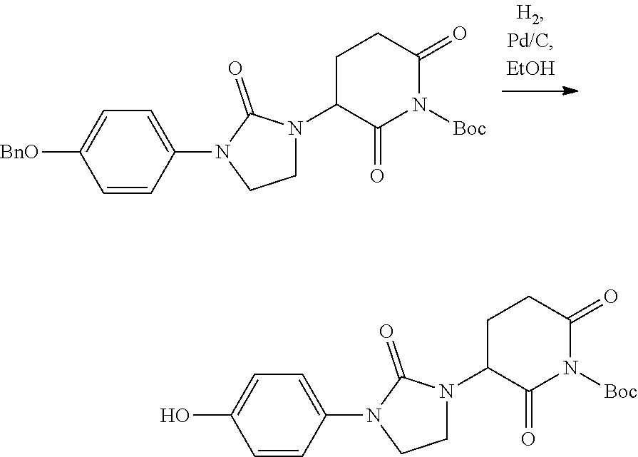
C1=C(N2CCN(C3CCC(=O)N([Boc])C3=O)C2=O)C=CC([BnO])=C1.C1=C(N2CCN(C3CCC(=O)N([Boc])C3=O)C2=O)C=CC(O)=C1
